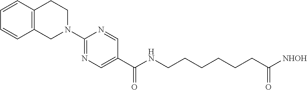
C1(N2CCC3=C(C2)C=CC=C3)=NC=C(C(=O)NCCCCCCC([NHOH])=O)C=N1
